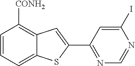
C1=CC=C2C(=C1[CONH2])C=C(C1=NC=NC(I)=C1)S2
